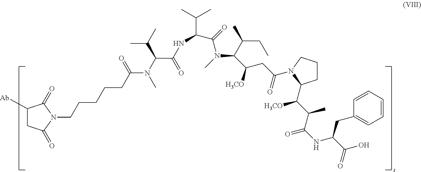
C1([Ab])CC(=O)N(CCCCCC(N(C(C(=O)NC(C(C)C)C(=O)N(C)C(C(CC)C)C([H3CO])CC(=O)N2CCCC2C(C(C(NC(C(=O)O)CC2=CC=CC=C2)=O)C)[H3CO])C(C)C)C)=O)C1=O
